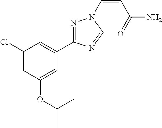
C1(Cl)=CC(OC(C)C)=CC(C2=NN(C=CC(=O)N)C=N2)=C1
